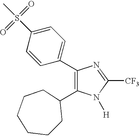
C1(C2=CC=C(S(C)(=O)=O)C=C2)=C(C2CCCCCC2)N([H])C([CF3])=N1
